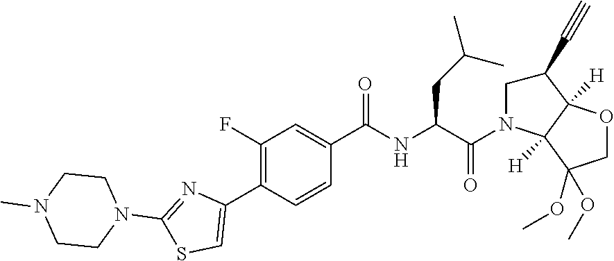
C1(F)=C(C2=CSC(N3CCN(C)CC3)=N2)C=CC(C(=O)NC(CC(C)C)C(=O)N2CC(C#C)C3([H])C2([H])C(OC)(OC)CO3)=C1
